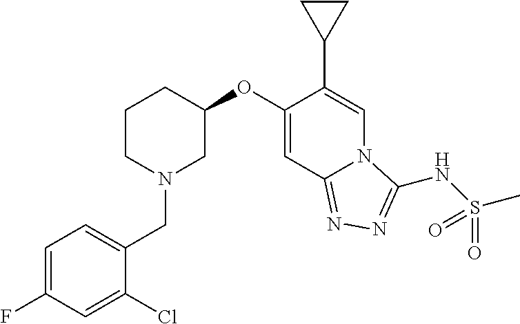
C1=C(F)C=C(Cl)C(CN2CC(OC3=CC4=NN=C(NS(C)(=O)=O)N4C=C3C3CC3)CCC2)=C1
